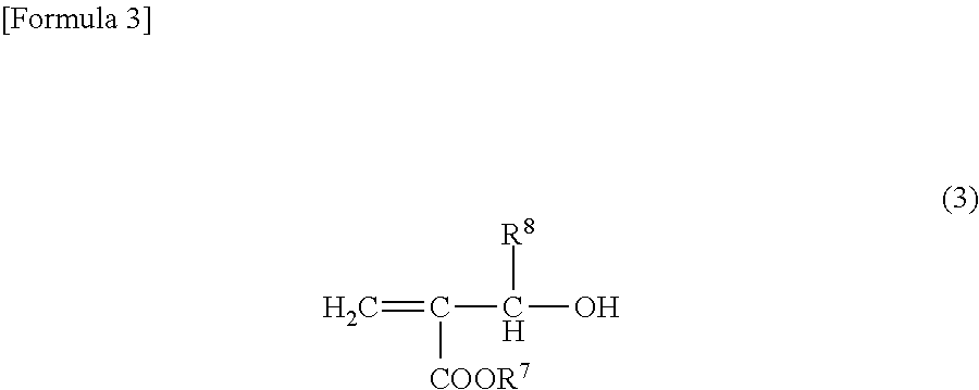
C=C([COOR7])C([R8])O
